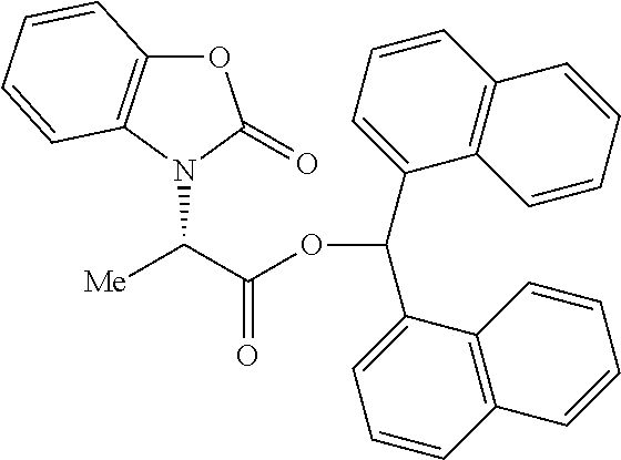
[Me]C(C(OC(C1=CC=CC2=C1C=CC=C2)C1=CC=CC2=C1C=CC=C2)=O)N1C(=O)OC2=C1C=CC=C2
